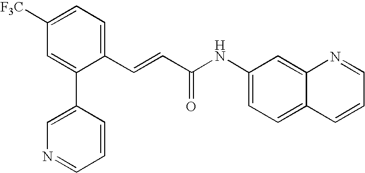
C1=C([F3C])C=C(C2=CN=CC=C2)C(C=CC(NC2=CC=C3C(=C2)N=CC=C3)=O)=C1
